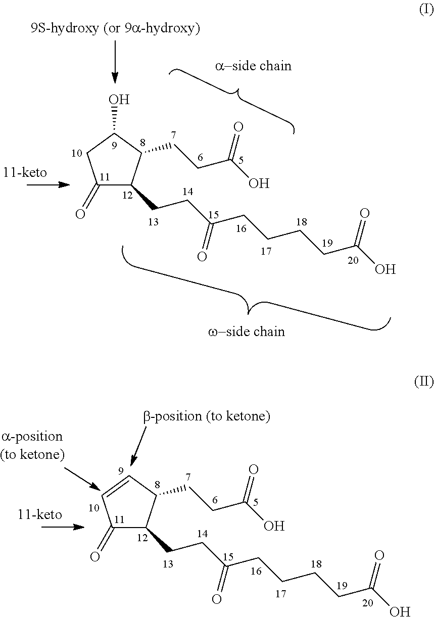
C1(=O)C(CCC(CCCCC(O)=O)=O)C(CCC(O)=O)C(O)C1.C1(=O)C(CCC(CCCCC(O)=O)=O)C(CCC(O)=O)C=C1
